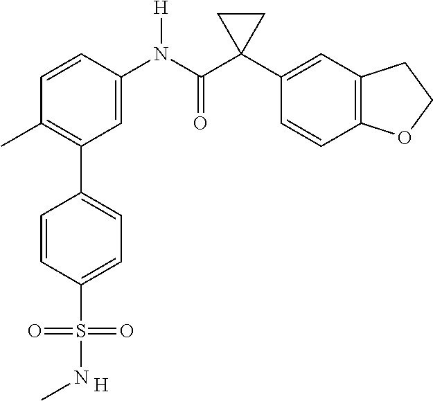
C1=C(N(C(C2(C3=CC4=C(C=C3)OCC4)CC2)=O)[H])C=CC(C)=C1C1=CC=C(S(=O)(=O)NC)C=C1.[H]
